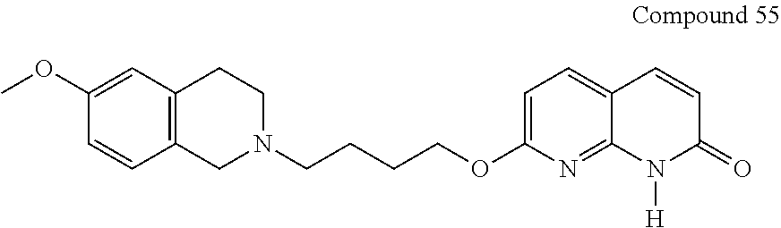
C12=C(CN(CCCCOC3=CC=C4C(=N3)N([H])C(=O)C=C4)CC1)C=CC(OC)=C2
